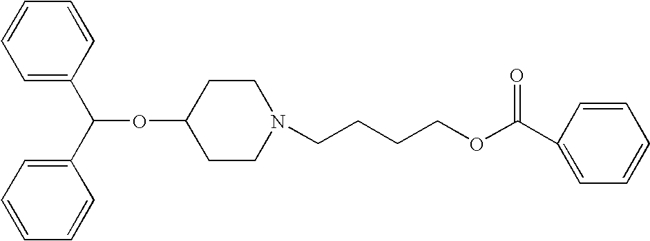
C1=CC=CC=C1C(C1=CC=CC=C1)OC1CCN(CCCCOC(C2=CC=CC=C2)=O)CC1
